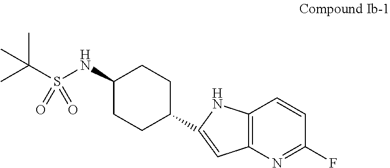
C1(NS(C(C)(C)C)(=O)=O)CCC(C2=CC3=C(C=CC(F)=N3)N2)CC1
